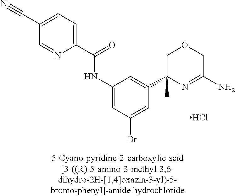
C1=C(C(=O)NC2=CC(Br)=CC(C3(C)N=C(N)COC3)=C2)N=CC(C#N)=C1.Cl
